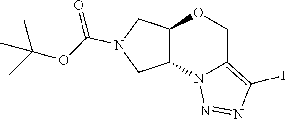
C12C(CN(C(OC(C)(C)C)=O)C1)OCC1=C(I)N=NN21
